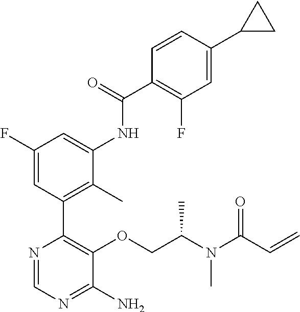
N1=CN=C(N)C(OCC(N(C(C=C)=O)C)C)=C1C1=C(C)C(NC(C2=C(F)C=C(C3CC3)C=C2)=O)=CC(F)=C1
